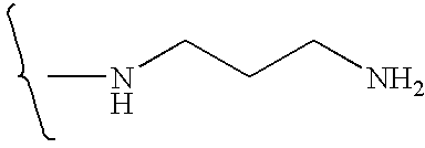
N(C)CCCN
